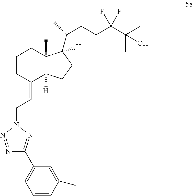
C1CC(=CCN2N=C(C3=CC=CC(C)=C3)N=N2)C2([H])C(C)(C1)C(C(C)CCC(C(C)(C)O)(F)F)([H])CC2
